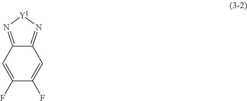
C1(F)=CC2=N[Y1]N=C2C=C1F
